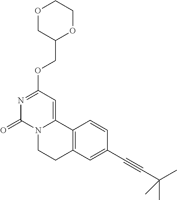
O1CC(COC2=NC(=O)N3C(=C2)C2=C(CC3)C=C(C#CC(C)(C)C)C=C2)OCC1
